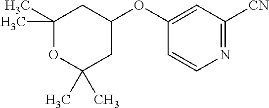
N1=C([CN])C=C(OC2CC(C)(C)OC(C)(C)C2)C=C1
